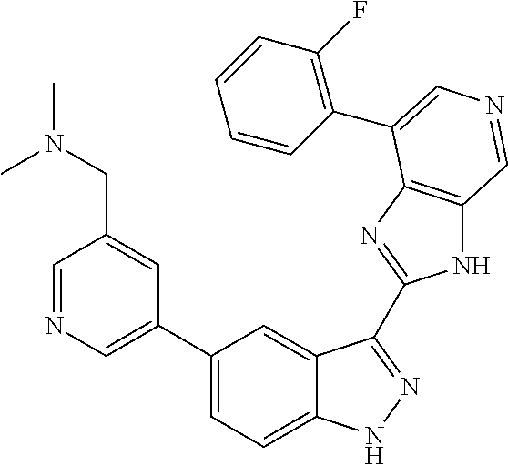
C1(C2=CN=CC(CN(C)C)=C2)=CC=C2C(=C1)C(C1=NC3=C(N1)C=NC=C3C1=C(F)C=CC=C1)=NN2
